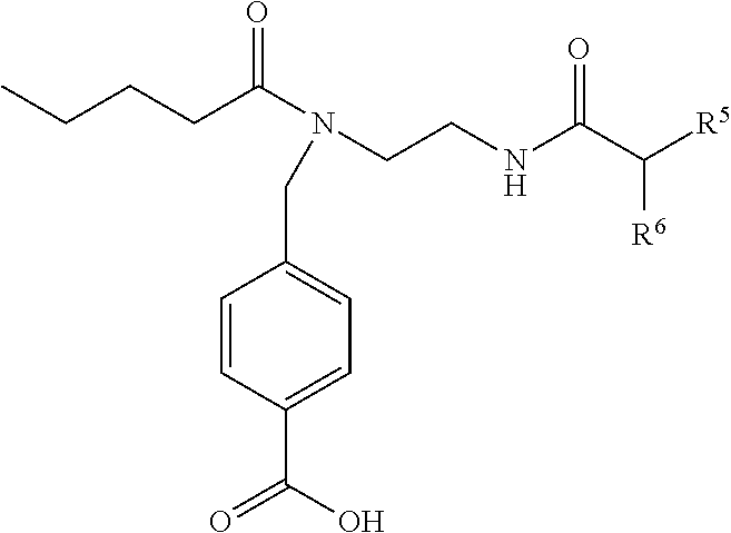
CCCCC(N(CCNC(C([R5])[R6])=O)CC1=CC=C(C(O)=O)C=C1)=O
